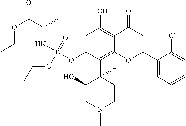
C1=C(OP(NC(C(OCC)=O)C)(=O)OCC)C(C2([H])C(O)CN(C)CC2)=C2C(=C1O)C(=O)C=C(C1=CC=CC=C1Cl)O2
